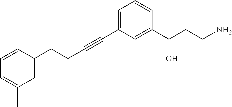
C1=CC(C(CCN)O)=CC(C#CCCC2=CC(C)=CC=C2)=C1
